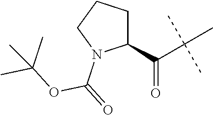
C1(C(C(C)(C)C)=O)CCCN1C(=O)OC(C)(C)C
